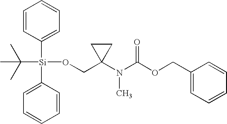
C1=CC([Si](C2=CC=CC=C2)(C(C)(C)C)OCC2(N(C(OCC3=CC=CC=C3)=O)C)CC2)=CC=C1
